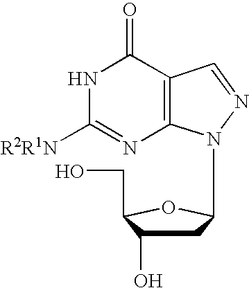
C12=C(C(=O)NC([R2R1N])=N1)C=NN2C1CC(O)C(CO)O1
